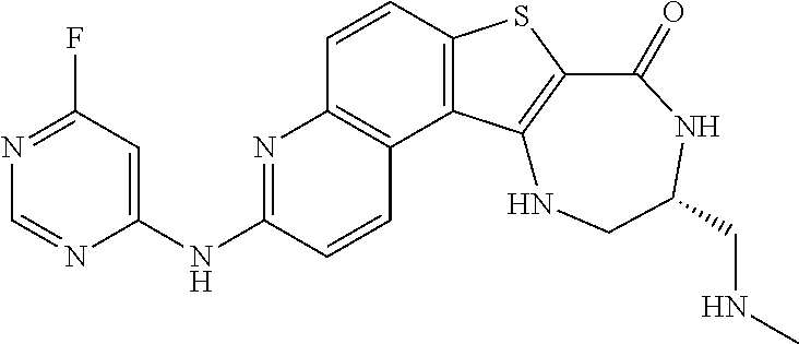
C1=CC2=C(C3=C1N=C(NC1=CC(F)=NC=N1)C=C3)C1=C(S2)C(=O)NC(CNC)CN1
